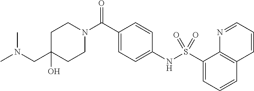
C1CN(C(C2=CC=C(NS(=O)(=O)C3=CC=CC4=C3N=CC=C4)C=C2)=O)CCC1(O)CN(C)C
